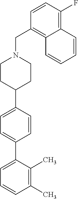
C1(C)=C(C)C(C2=CC=C(C3CCN(CC4=C5C(=C(F)C=C4)C=CC=C5)CC3)C=C2)=CC=C1
